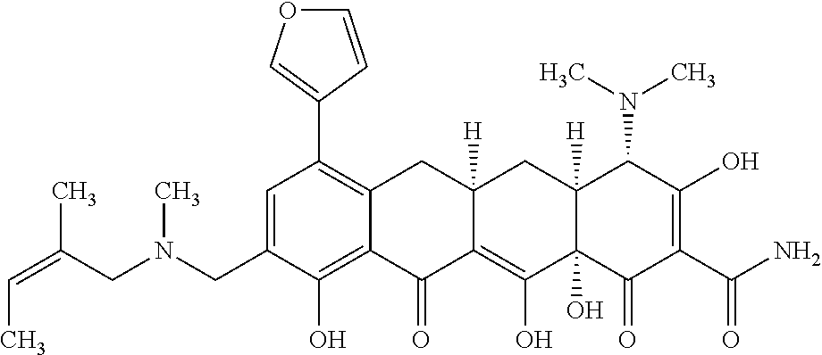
C1=C(CN(CC(=CC)C)C)C(O)=C2C(=C1C1=COC=C1)CC1([H])C(=C(O)C3(O)C([H])(C1)C(N(C)C)C(O)=C(C(N)=O)C3=O)C2=O
